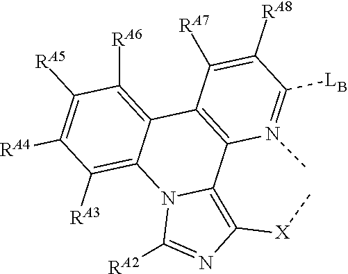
C1([LB])=N(C)C2=C(C([RA7])=C1[RA8])C1=C([RA6])C([RA5])=C([RA4])C([RA3])=C1N1C([RA2])=NC([X]C)=C21
